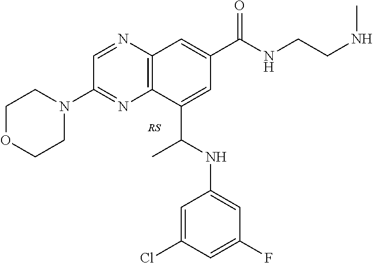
C12=C(N=CC(N3CCOCC3)=N1)C=C(C(NCCNC)=O)C=C2C(NC1=CC(F)=CC(Cl)=C1)C
